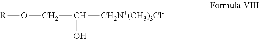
C(CO[R])(O)[CH2N+(CH3)3Cl-]
